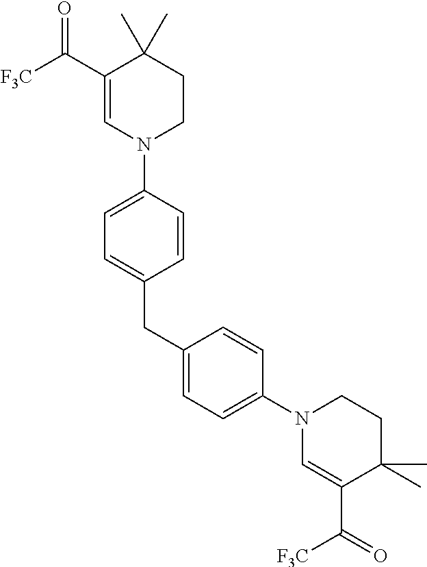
C1(C([F3C])=O)=CN(C2=CC=C(CC3=CC=C(N4C=C(C([F3C])=O)C(C)(C)CC4)C=C3)C=C2)CCC1(C)C
